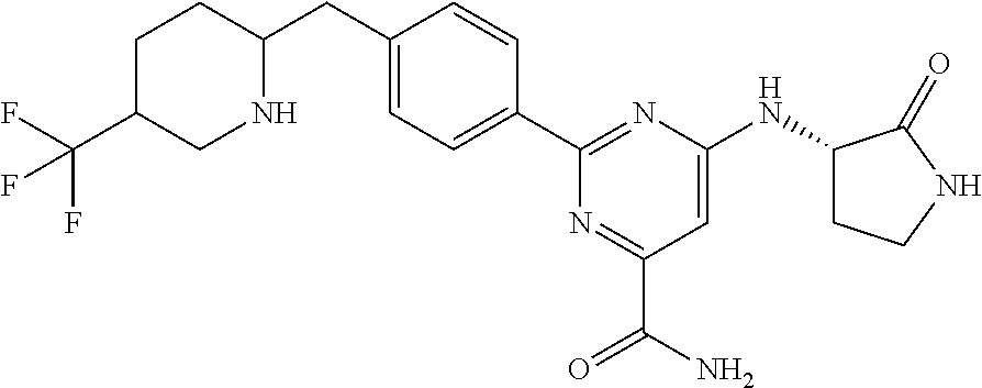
C1(C2=CC=C(CC3NCC(C(F)(F)F)CC3)C=C2)=NC(NC2CCNC2=O)=CC(C(N)=O)=N1
